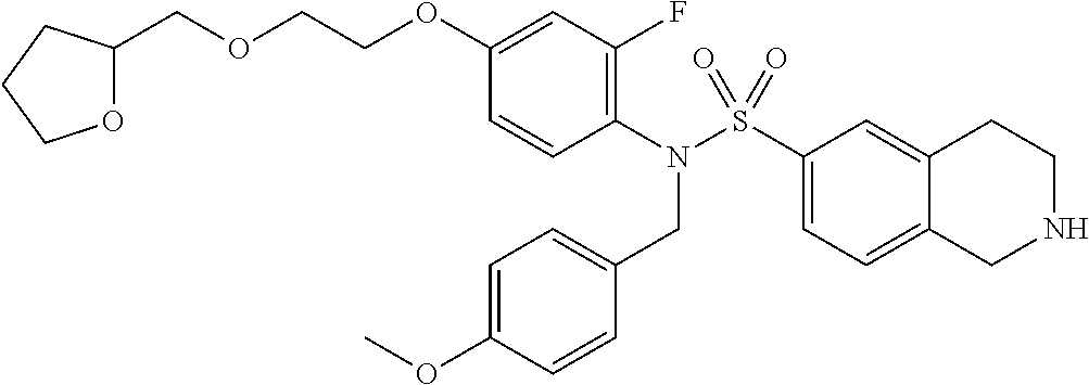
C12=CC=C(S(N(C3=C(F)C=C(OCCOCC4OCCC4)C=C3)CC3=CC=C(OC)C=C3)(=O)=O)C=C1CCNC2
